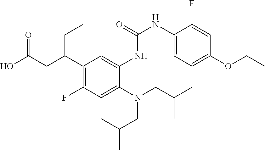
C1(C(CC(O)=O)CC)=C(F)C=C(N(CC(C)C)CC(C)C)C(NC(NC2=CC=C(OCC)C=C2F)=O)=C1
